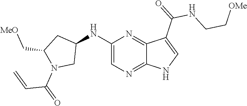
C1(NC2CC(C[MeO])N(C(C=C)=O)C2)=CN=C2C(=N1)C(C(NCC[OMe])=O)=CN2
